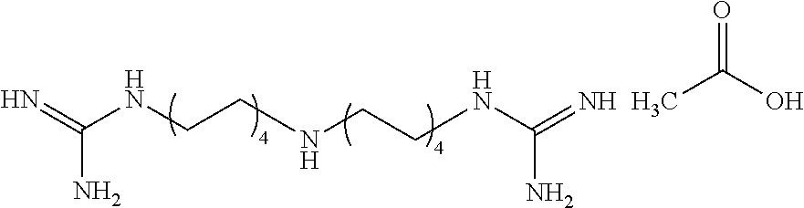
C(N)(=N)NCCNCCNC(=N)N.C(O)(=O)C
